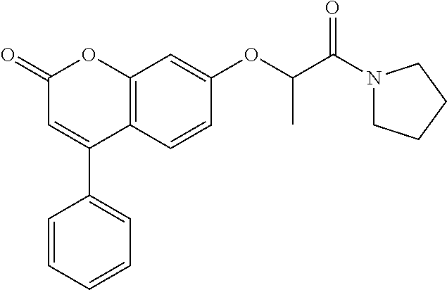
C12=C(C=CC(OC(C(N3CCCC3)=O)C)=C1)C(C1=CC=CC=C1)=CC(=O)O2
